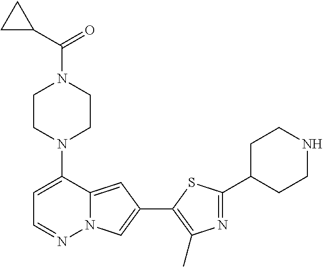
N1(C2=CC=NN3C2=CC(C2=C(C)N=C(C4CCNCC4)S2)=C3)CCN(C(C2CC2)=O)CC1
